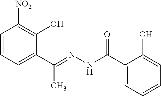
C1=CC=C(C(=NNC(=O)C2=CC=CC=C2O)C)C(O)=C1[NO2]
